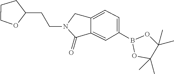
B1(C2=CC=C3C(=C2)C(=O)N(CCC2OCCC2)C3)OC(C)(C)C(C)(C)O1
